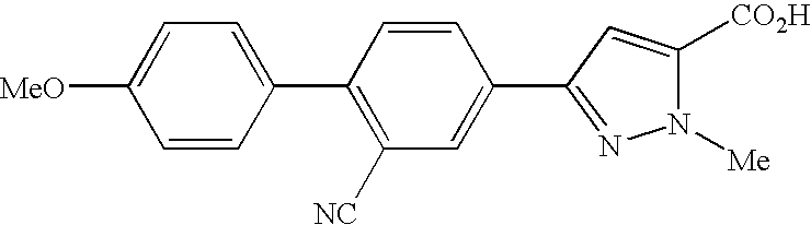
C1=CC(C2=C([NC])C=C(C3=NN([Me])C([CO2H])=C3)C=C2)=CC=C1[MeO]
